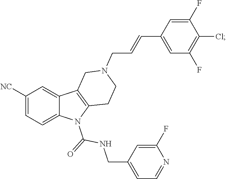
C1([NC])=CC=C2C(=C1)C1=C(N2C(=O)NCC2=CC=NC(F)=C2)CCN(CC=CC2=CC(F)=C(Cl)C(F)=C2)C1
